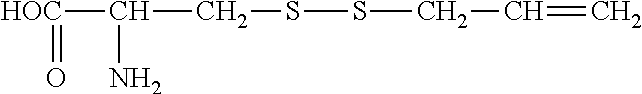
[HOC](C(CSSCC=C)N)=O
